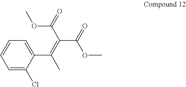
C1=C(Cl)C(C(C)=C(C(OC)=O)C(OC)=O)=CC=C1
